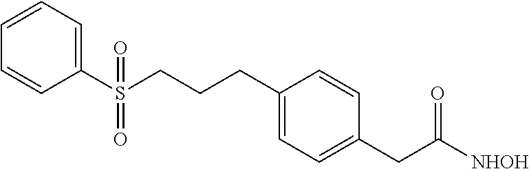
C1=CC=C(S(CCCC2=CC=C(CC([NHOH])=O)C=C2)(=O)=O)C=C1
